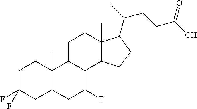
C1C(F)(F)CC2C(C)(C1)C1C(C(F)C2)C2C(C)(CC1)C(C(C)CCC(O)=O)CC2
